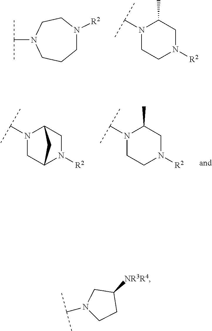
C1N([R2])CCN(C(C)C)CC1.N1(C(C)C)CCN([R2])CC1C.N1(C(C)C)CC2N([R2])CC1C2.N1(C(C)C)CCN([R2])CC1C.[NR3R4]C1CN(C(C)C)CC1
